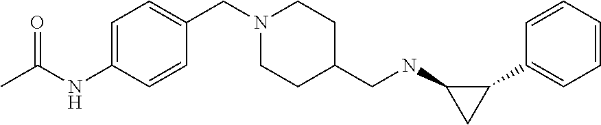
N1(CC2=CC=C(NC(C)=O)C=C2)CCC(CNC2CC2C2=CC=CC=C2)CC1
